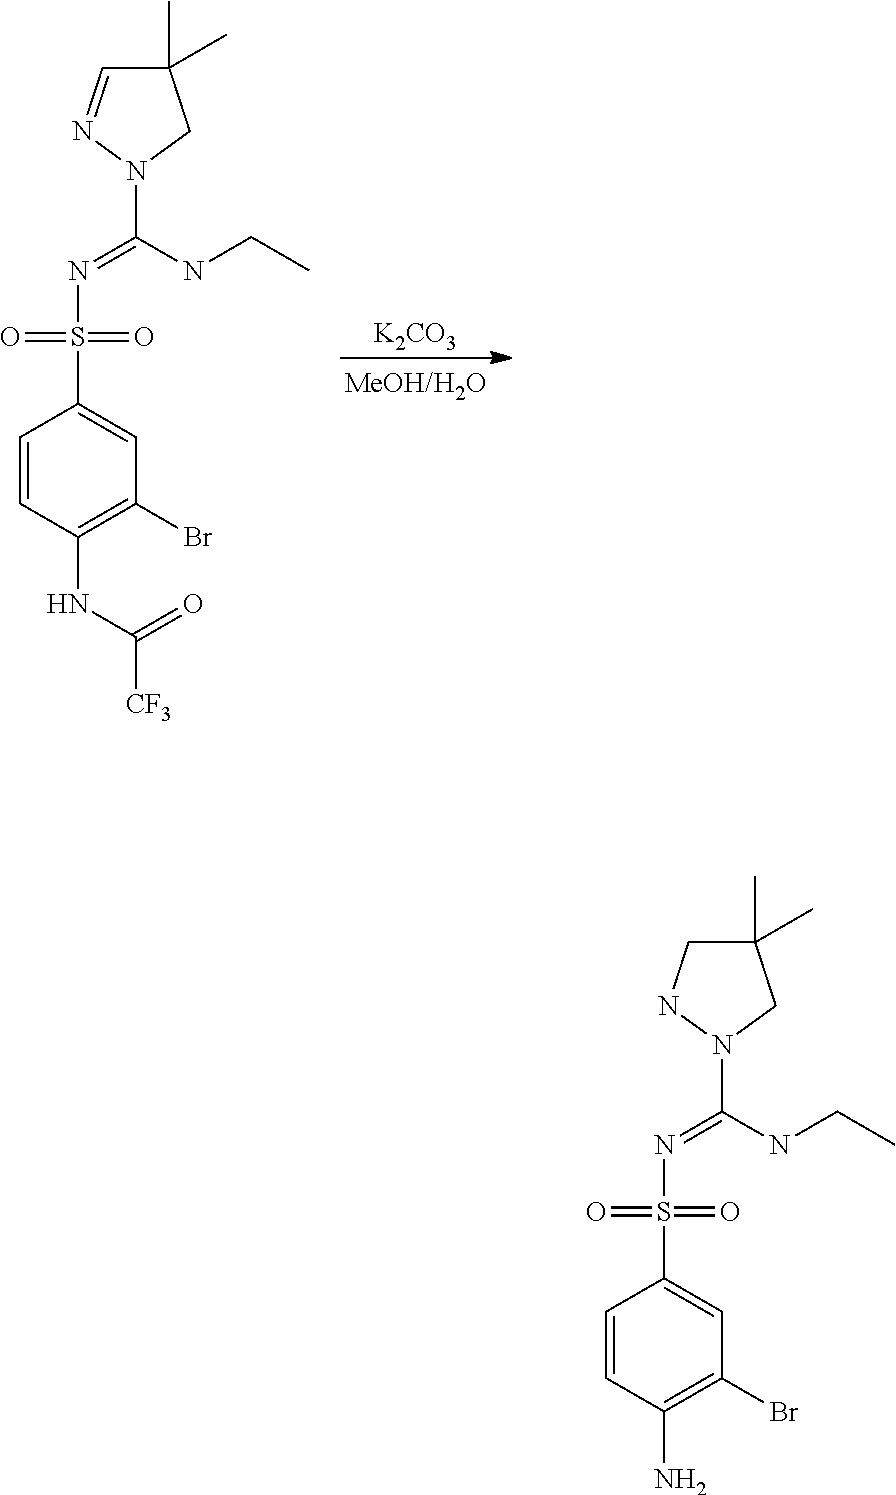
[K2CO3].C1(C)(C)C=NN(C(=NS(=O)(=O)C2=CC(Br)=C(NC([CF3])=O)C=C2)NCC)C1.C1(C)(C)CNN(C(=NS(=O)(=O)C2=CC(Br)=C(N)C=C2)NCC)C1
